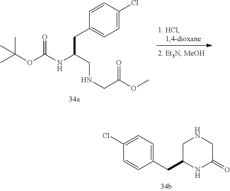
C1=CC(CC(NC(OC(C)(C)C)=O)CNCC(=O)OC)=CC=C1Cl.C1(CC2CNCC(=O)N2)=CC=C(Cl)C=C1
